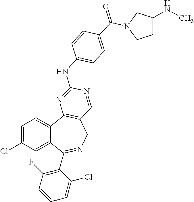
C1=C(Cl)C=C2C(=C1)C1=C(CN=C2C2=C(F)C=CC=C2Cl)C=NC(NC2=CC=C(C(=O)N3CC(NC)CC3)C=C2)=N1
